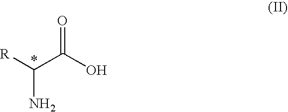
[R]C(C(O)=O)N
